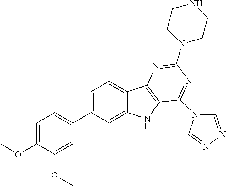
C1(C2=CC=C(OC)C(OC)=C2)=CC=C2C(=C1)NC1=C2N=C(N2CCNCC2)N=C1N1C=NN=C1
